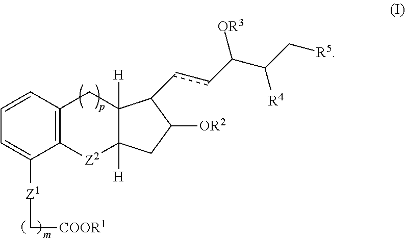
C1=CC2=C(C([Z1]C[COOR1])=C1)[Z2]C1([H])C([H])(C2)C(ccC(C(C[R5])[R4])[OR3])C([OR2])C1
